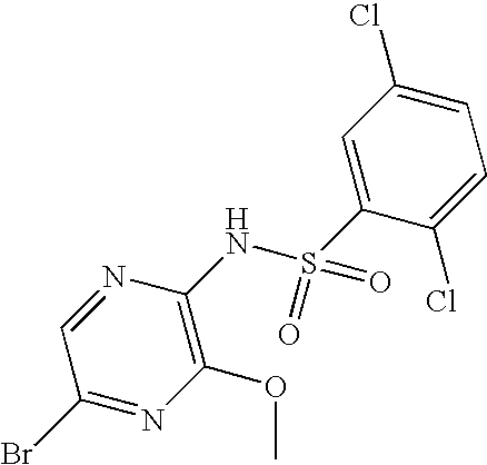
C1(Br)=NC(OC)=C(NS(C2=CC(Cl)=CC=C2Cl)(=O)=O)N=C1
